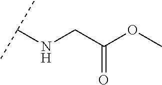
C(C(OC)=O)NC(C)C
